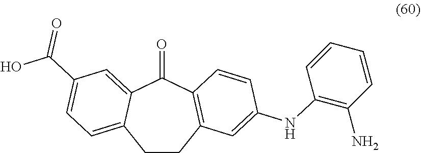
C1(=O)C2=CC(C(=O)O)=CC=C2CCC2=C1C=CC(NC1=C(N)C=CC=C1)=C2
